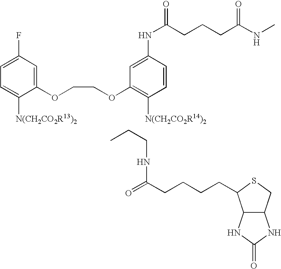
C(CNC(=O)CCCCC1C2C(CS1)NC(=O)N2)C.FC1=CC=C([N(CH2CO2R13)2])C(OCCOC2=C([N(CH2CO2R14)2])C=CC(NC(CCCC(NC)=O)=O)=C2)=C1
